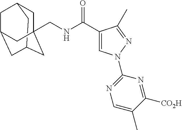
C1C2CC3CC(CC1(CNC(C1=CN(C4=NC=C(C)C([CO2H])=N4)N=C1C)=O)C3)C2
